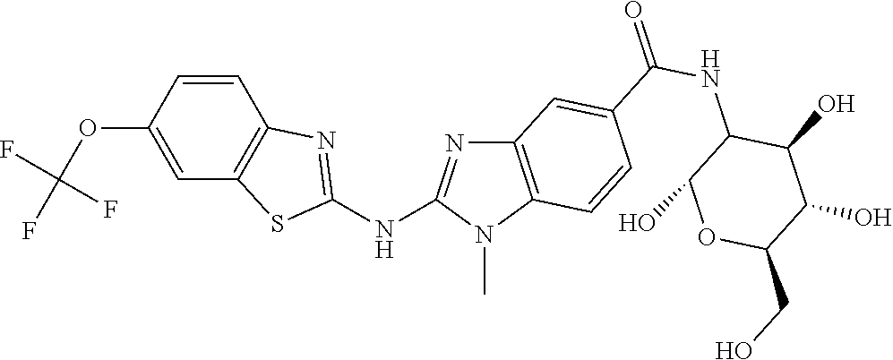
C1(OC(F)(F)F)=CC2=C(C=C1)N=C(NC1=NC3=C(N1C)C=CC(C(NC1C(O)C(O)C(CO)OC1O)=O)=C3)S2
